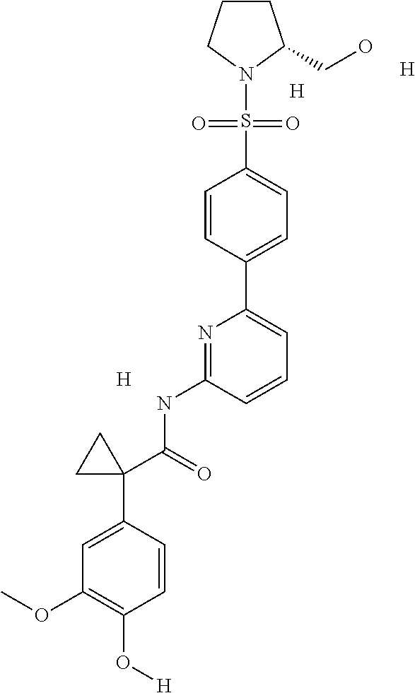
[H].[H].[H].C1CC(CO)N(S(=O)(=O)C2=CC=C(C3=CC=CC(NC(=O)C4(C5=CC(OC)=C(O[H])C=C5)CC4)=N3)C=C2)C1
